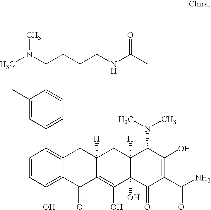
CC(NCCCCN(C)C)=O.C1=CC(O)=C2C(=C1C1=CC=CC(C)=C1)CC1([H])C(=C(O)C3(O)C([H])(C1)C(N(C)C)C(O)=C(C(N)=O)C3=O)C2=O
